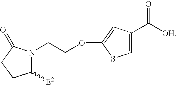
C1([E2])N(CCOC2=CC(C([OH])=O)=CS2)C(=O)CC1
